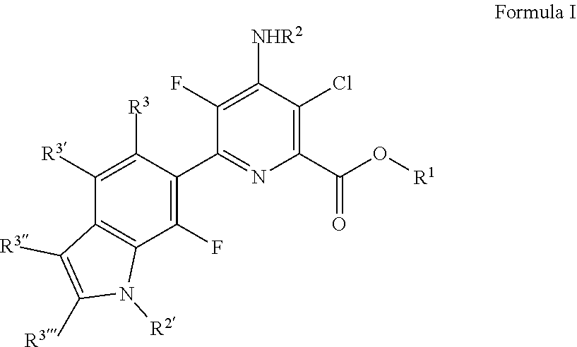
C1(F)=C(C2=NC(C(O[R1])=O)=C(Cl)C([NHR2])=C2F)C([R3])=C([R3])C2=C1N([R2])C([R3])=C2[R3]
